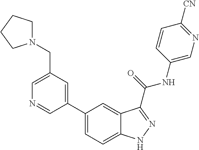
C1(CN2CCCC2)=CN=CC(C2=CC=C3C(=C2)C(C(NC2=CN=C([CN])C=C2)=O)=NN3)=C1
